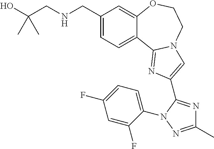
C1(CNCC(O)(C)C)=CC=C2C(=C1)OCCN1C2=NC(C2=NC(C)=NN2C2=CC=C(F)C=C2F)=C1
